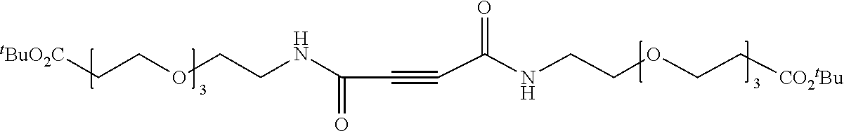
[tBuO2C]CCOCCNC(C#CC(NCCOCC[CO2tBu])=O)=O
